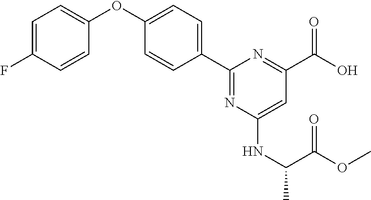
C1=C(F)C=CC(OC2=CC=C(C3=NC(NC(C(=O)OC)C)=CC(C(O)=O)=N3)C=C2)=C1
